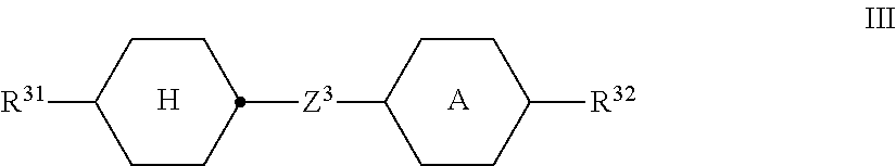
[H].[R31]C1CCC([Z3]C2CCC([R32])CC2)CC1.[A]
